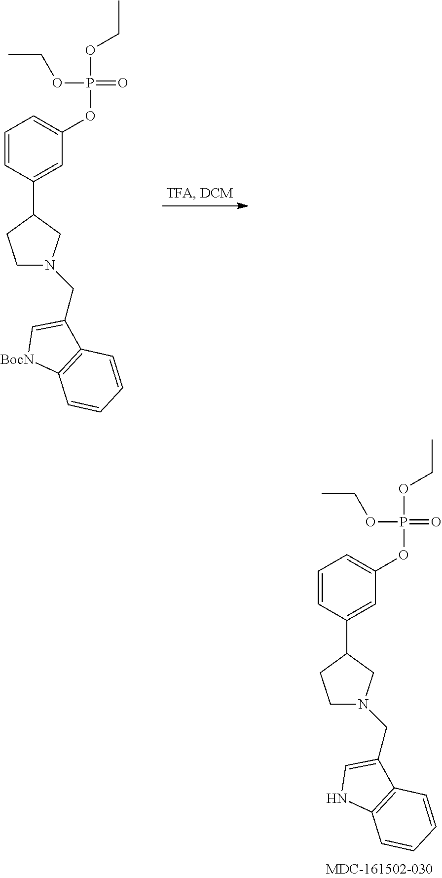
C1=C(CN2CCC(C3=CC(OP(OCC)(OCC)=O)=CC=C3)C2)C2=C([BocN]1)C=CC=C2.C1=C(CN2CCC(C3=CC(OP(OCC)(OCC)=O)=CC=C3)C2)C2=C(N1)C=CC=C2
